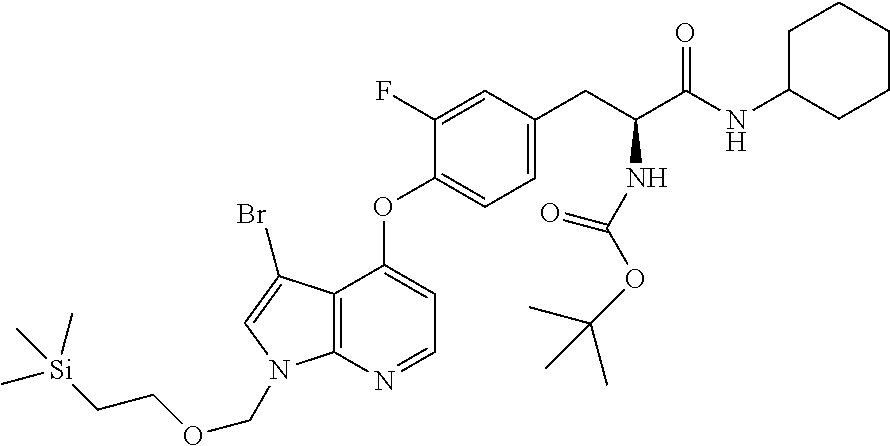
C12=C(N=CC=C1OC1=CC=C(CC(NC(OC(C)(C)C)=O)C(NC3CCCCC3)=O)C=C1F)N(COCC[Si](C)(C)C)C=C2Br
